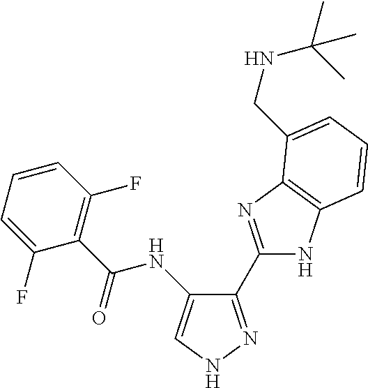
C1(C2=NC3=C(N2)C=CC=C3CNC(C)(C)C)=NNC=C1NC(C1=C(F)C=CC=C1F)=O
